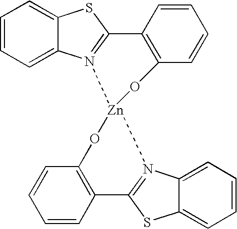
C1=CC=C2C(=C1)SC1=N2[Zn]2(OC3=C1C=CC=C3)OC1=C(C=CC=C1)C1=N2C2=CC=CC=C2S1
